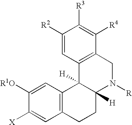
C1([R2])=CC2=C(C([R4])=C1[R3])CN([R])C1([H])C2([H])C2=C(CC1)C=C([X])C([R1O])=C2
